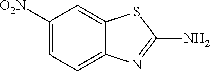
C1([O2N])=CC=C2C(=C1)SC(N)=N2
